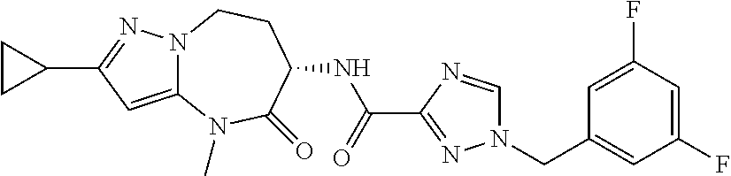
N12C(=CC(C3CC3)=N1)N(C)C(=O)C(NC(C1=NN(CC3=CC(F)=CC(F)=C3)C=N1)=O)CC2
